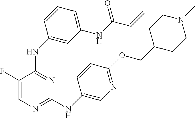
C1(NC2=CC(NC(C=C)=O)=CC=C2)=NC(NC2=CN=C(OCC3CCN(C)CC3)C=C2)=NC=C1F
